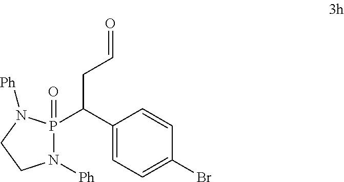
C1(C(P2(=O)N([Ph])CCN2[Ph])CC=O)=CC=C(Br)C=C1
